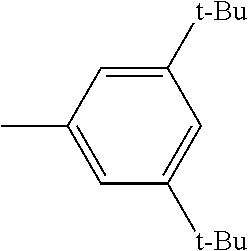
C1=C(C)C=C([t-Bu])C=C1[t-Bu]
